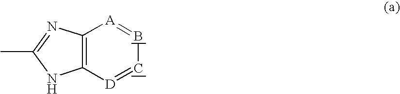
CC1=NC2=C(N1)[D]=CB=[A]2
